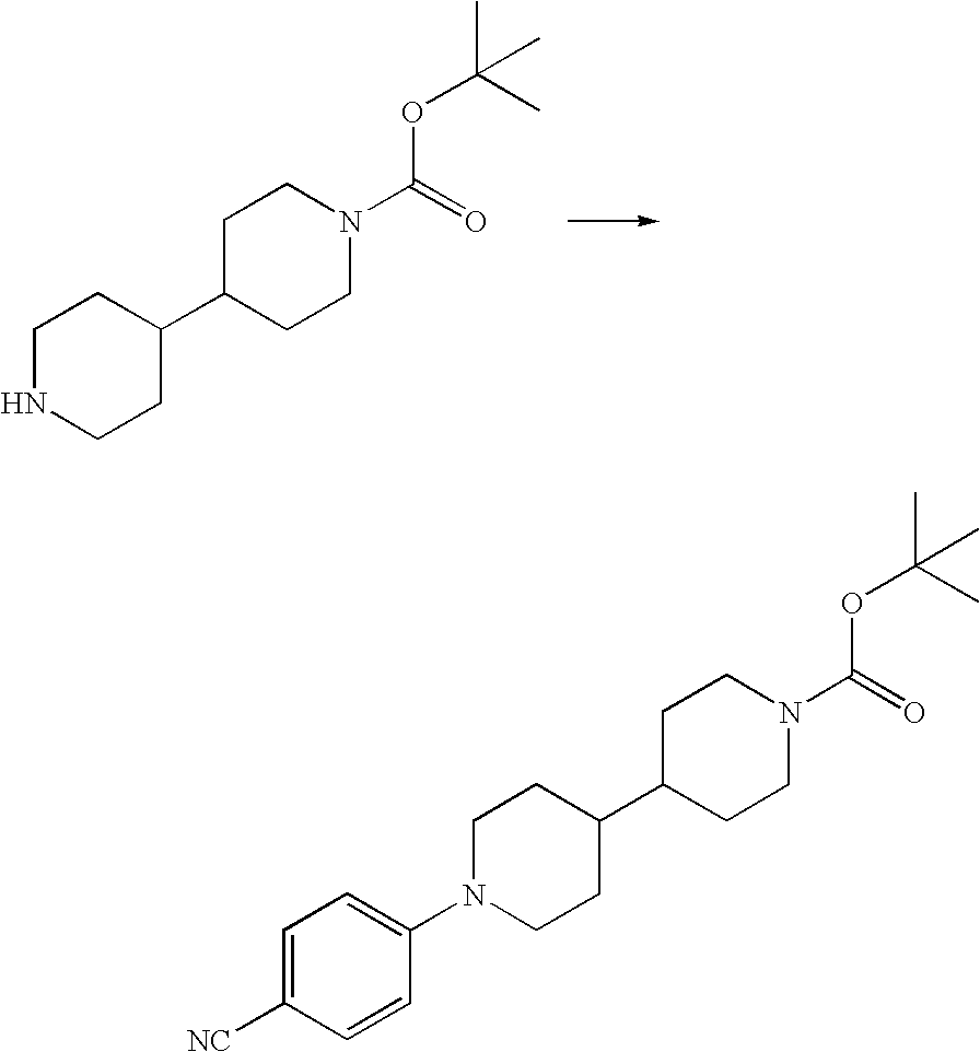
C1NCCC(C2CCN(C(=O)OC(C)(C)C)CC2)C1.C1=C([NC])C=CC(N2CCC(C3CCN(C(=O)OC(C)(C)C)CC3)CC2)=C1
